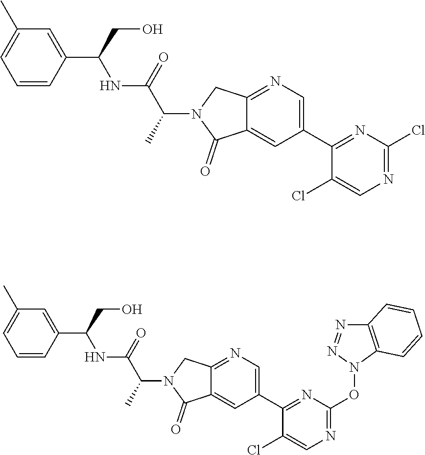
C1(C2=NC(Cl)=NC=C2Cl)=CN=C2C(=C1)C(=O)N(C(C(=O)NC(C1=CC(C)=CC=C1)CO)C)C2.C1(C2=NC(ON3C4=C(N=N3)C=CC=C4)=NC=C2Cl)=CN=C2C(=C1)C(=O)N(C(C(=O)NC(C1=CC(C)=CC=C1)CO)C)C2
